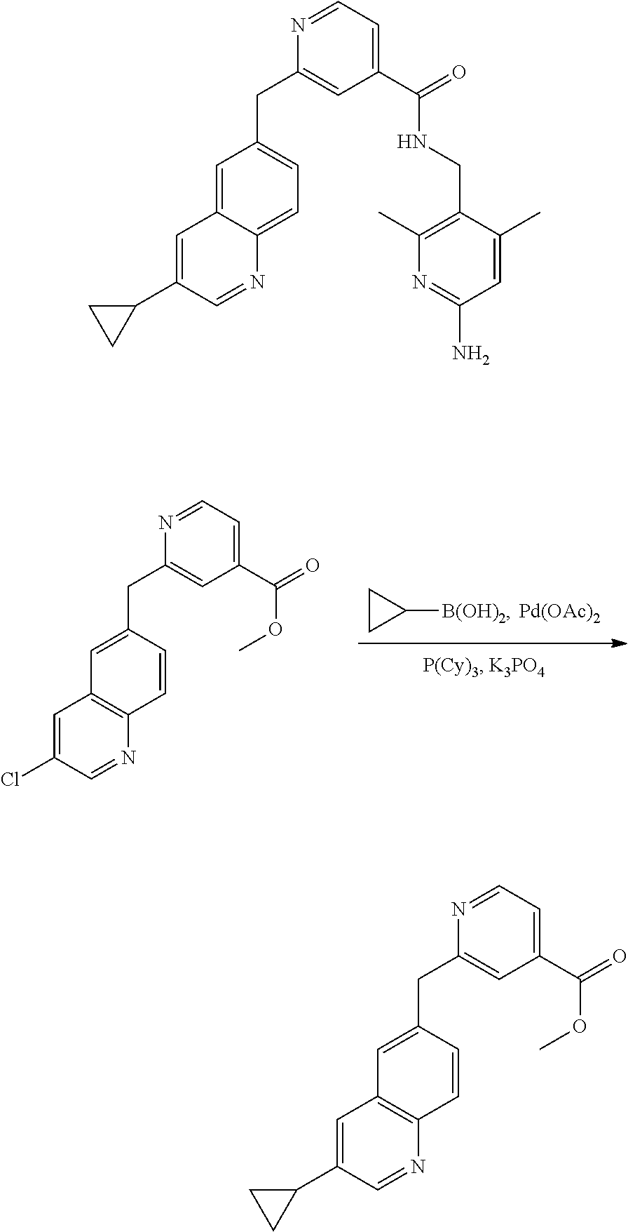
[Pd(OAc)2].C1CC1[B(OH)2].C(C1=CC2=C(N=CC(Cl)=C2)C=C1)C1=CC(C(=O)OC)=CC=N1.C(C1=CC=C2C(=C1)C=C(C1CC1)C=N2)C1=CC(C(=O)NCC2=C(C)N=C(N)C=C2C)=CC=N1.C(C1=CC2=C(N=CC(C3CC3)=C2)C=C1)C1=CC(C(=O)OC)=CC=N1
